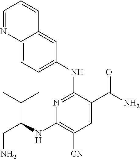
C12=CC(NC3=NC(NC(C(C)C)CN)=C([CN])C=C3C(N)=O)=CC=C1N=CC=C2
